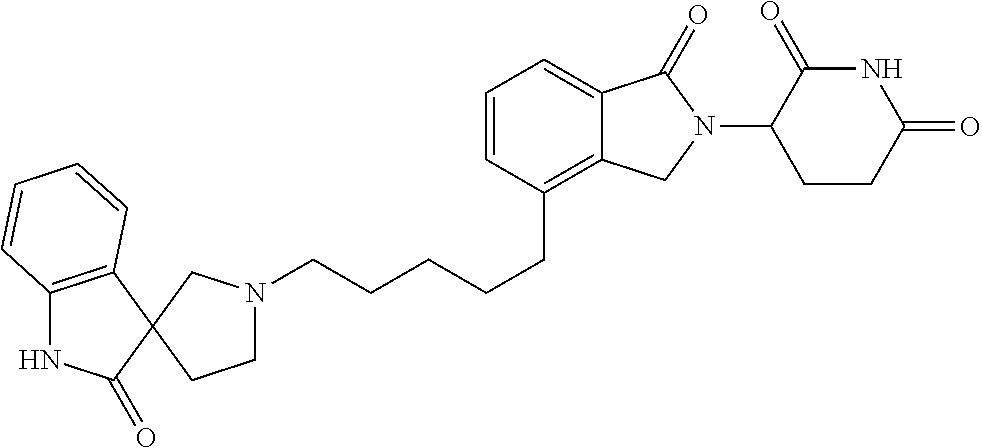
N1(CCCCCC2=C3C(=CC=C2)C(=O)N(C2C(=O)NC(=O)CC2)C3)CCC2(C1)C1=C(NC2=O)C=CC=C1
